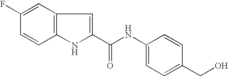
C12=C(C=C(F)C=C1)C=C(C(NC1=CC=C(CO)C=C1)=O)N2
